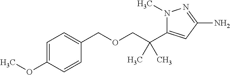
C1=C(OC)C=CC(COCC(C2=CC(N)=NN2C)(C)C)=C1
